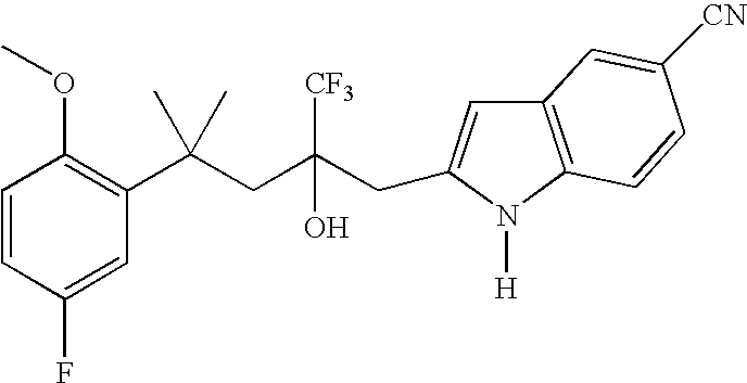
C1(F)=CC(C(CC(CC2=CC3=C(N2[H])C=CC([CN])=C3)([CF3])O)(C)C)=C(OC)C=C1
